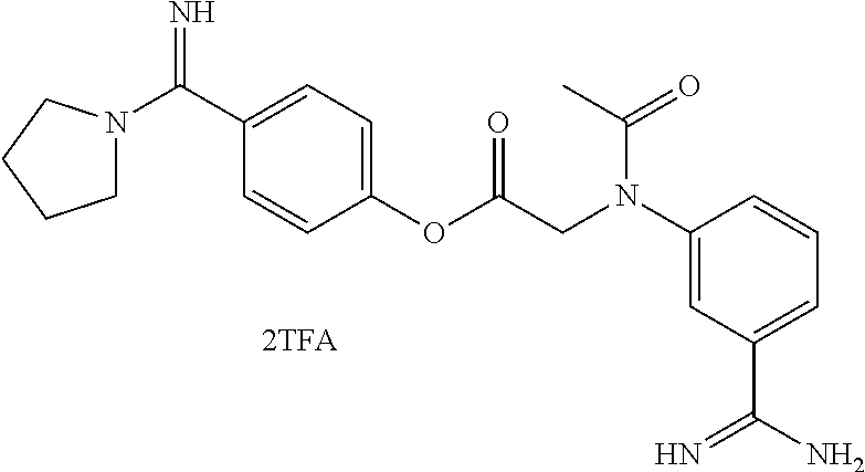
C1N(C(C2=CC=C(OC(CN(C3=CC(C(N)=N)=CC=C3)C(C)=O)=O)C=C2)=N)CCC1
